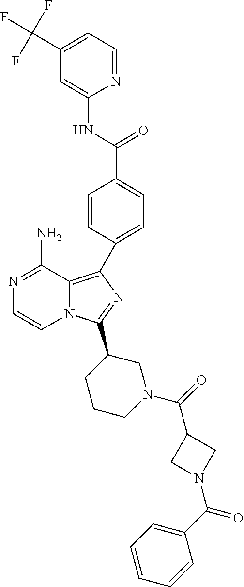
N1=C(N)C2=C(C3=CC=C(C(NC4=CC(C(F)(F)F)=CC=N4)=O)C=C3)N=C(C3CCCN(C(C4CN(C(=O)C5=CC=CC=C5)C4)=O)C3)N2C=C1
